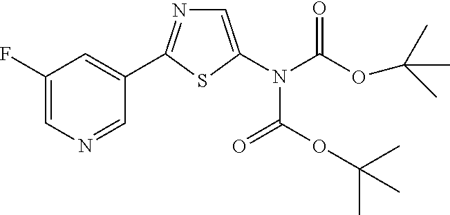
C1(F)=CN=CC(C2=NC=C(N(C(OC(C)(C)C)=O)C(OC(C)(C)C)=O)S2)=C1
